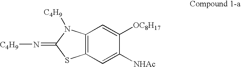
C12=C(C=C([NHAc])C([OC8H17])=C1)SC(=N[C4H9])N2[C4H9]
